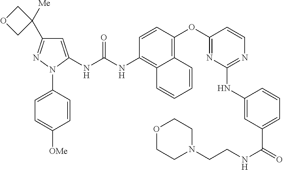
C1=CC(OC2=NC(NC3=CC(C(=O)NCCN4CCOCC4)=CC=C3)=NC=C2)=C2C(=C1NC(NC1=CC(C3([Me])COC3)=NN1C1=CC=C([OMe])C=C1)=O)C=CC=C2
